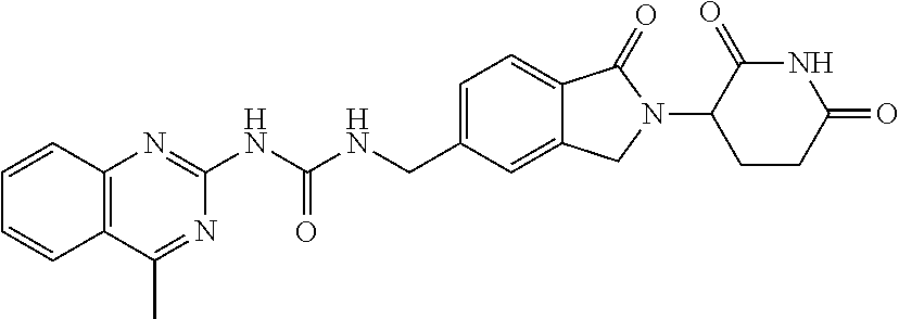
C12=C(C=CC=C1)C(C)=NC(NC(NCC1=CC=C3C(=C1)CN(C1CCC(=O)NC1=O)C3=O)=O)=N2
